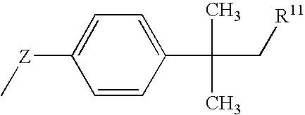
C(C)(C)(C[R11])C1=CC=C([Z]C)C=C1
